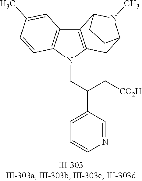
N1(CC(C2=CC=CN=C2)C[CO2H])C2=C(C3=C1C=CC(C)=C3)C1N(C)C(C2)CC1
